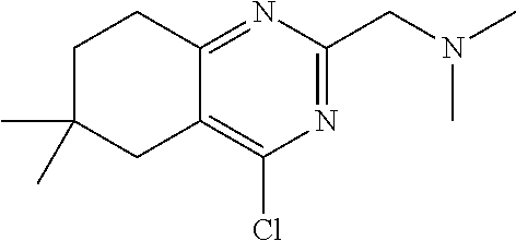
C1C(C)(C)CC2=C(Cl)N=C(CN(C)C)N=C2C1
